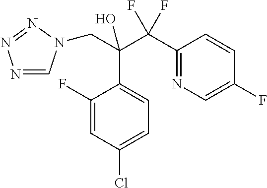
N1=CN(CC(O)(C(C2=NC=C(F)C=C2)(F)F)C2=CC=C(Cl)C=C2F)N=N1
